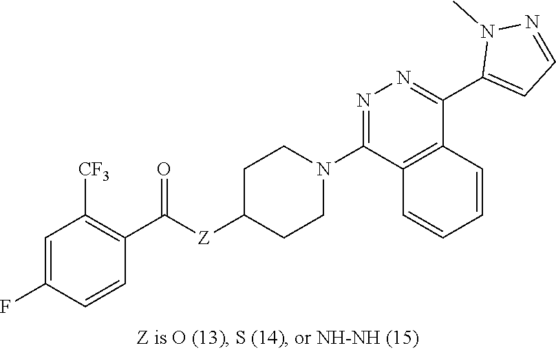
C1=C(F)C=CC(C([Z]C2CCN(C3=NN=C(C4=CC=NN4C)C4=C3C=CC=C4)CC2)=O)=C1[CF3]
